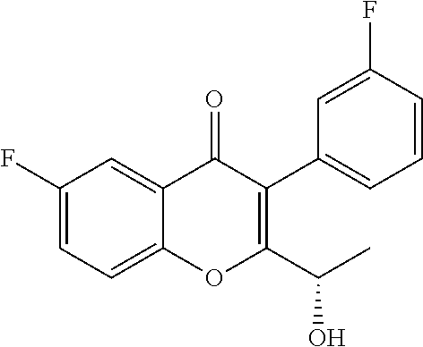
C1(F)=CC=C2C(=C1)C(=O)C(C1=CC=CC(F)=C1)=C(C(C)O)O2
